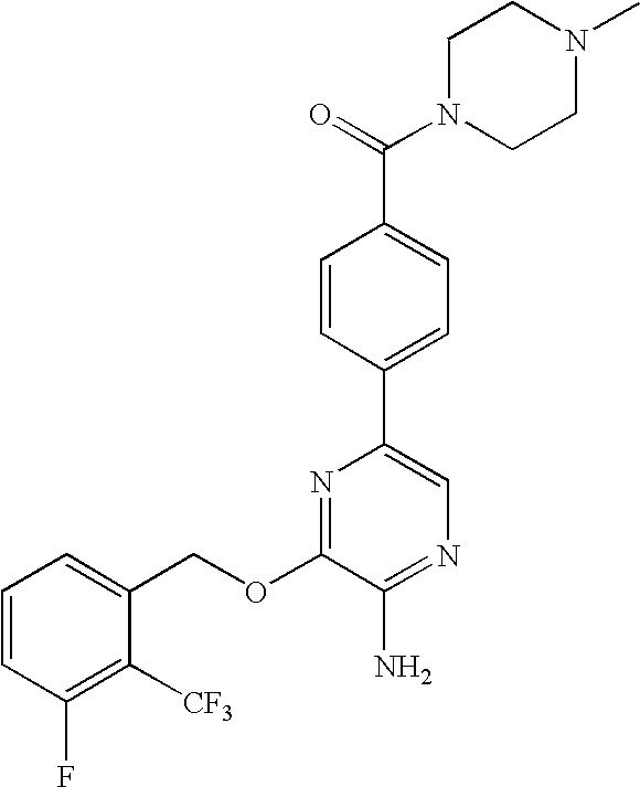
C1=CC=C(COC2=NC(C3=CC=C(C(N4CCN(C)CC4)=O)C=C3)=CN=C2N)C([CF3])=C1F
